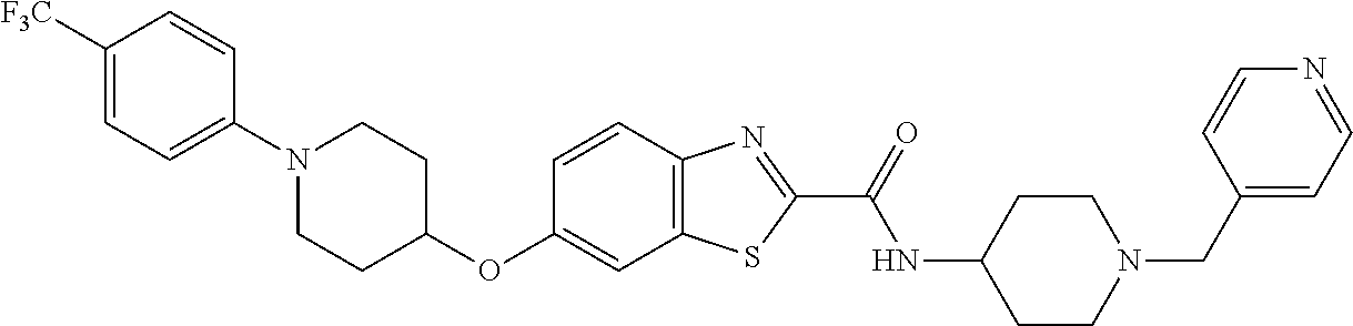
C1([F3C])=CC=C(N2CCC(OC3=CC4=C(C=C3)N=C(C(=O)NC3CCN(CC5=CC=NC=C5)CC3)S4)CC2)C=C1
